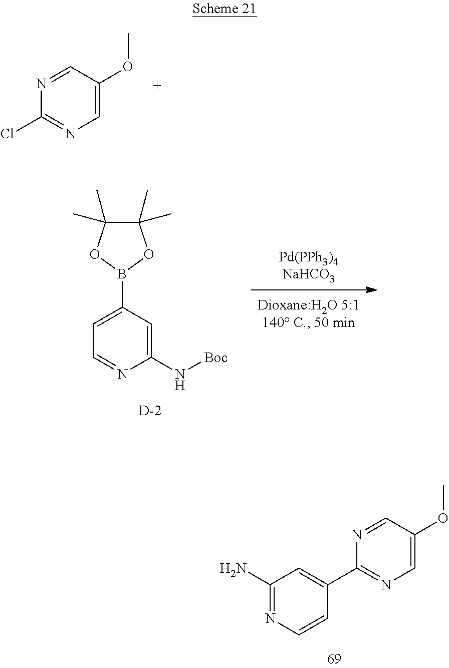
C1(N)=NC=CC(C2=NC=C(OC)C=N2)=C1.ClC1=NC=C(OC)C=N1.C1=NC(N[Boc])=CC(B2OC(C)(C)C(C)(C)O2)=C1.[D]
